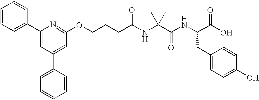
C1=CC=C(C2=CC(C3=CC=CC=C3)=CC(OCCCC(NC(C(NC(C(O)=O)CC3=CC=C(O)C=C3)=O)(C)C)=O)=N2)C=C1
